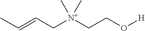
C([N+](CCO[H])(C)C)C=CC
